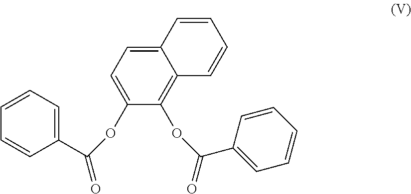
C1=C2C(=C(OC(=O)C3=CC=CC=C3)C(OC(=O)C3=CC=CC=C3)=C1)C=CC=C2
